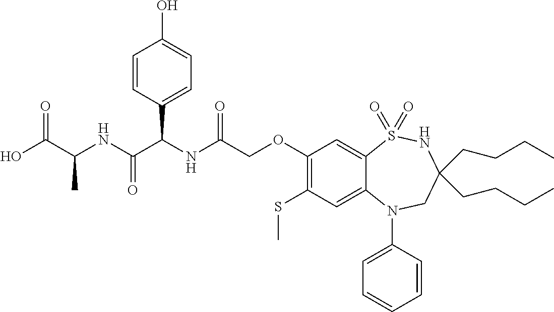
C1(SC)=C(OCC(NC(C(NC(C(O)=O)C)=O)C2=CC=C(O)C=C2)=O)C=C2C(=C1)N(C1=CC=CC=C1)CC(CCCC)(CCCC)NS2(=O)=O
